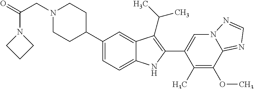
N1(CC(=O)N2CCC2)CCC(C2=CC=C3C(=C2)C(C(C)C)=C(C2=CN4C(=NC=N4)C(OC)=C2C)N3)CC1
